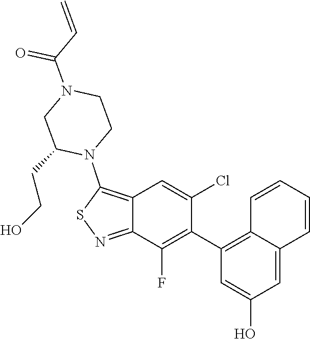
C1CN(C(C=C)=O)CC(CCO)N1C1=C2C(=NS1)C(F)=C(C1=C3C(=CC(O)=C1)C=CC=C3)C(Cl)=C2
